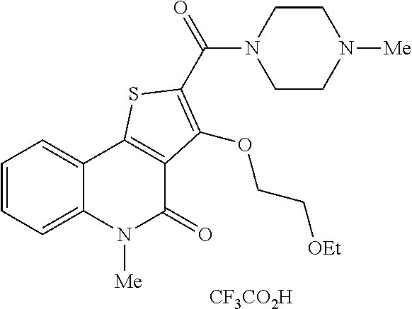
C1=CC=C2C(=C1)C1=C(C(=O)N2[Me])C(OCC[OEt])=C(C(=O)N2CCN([Me])CC2)S1.[CF3CO2H]
